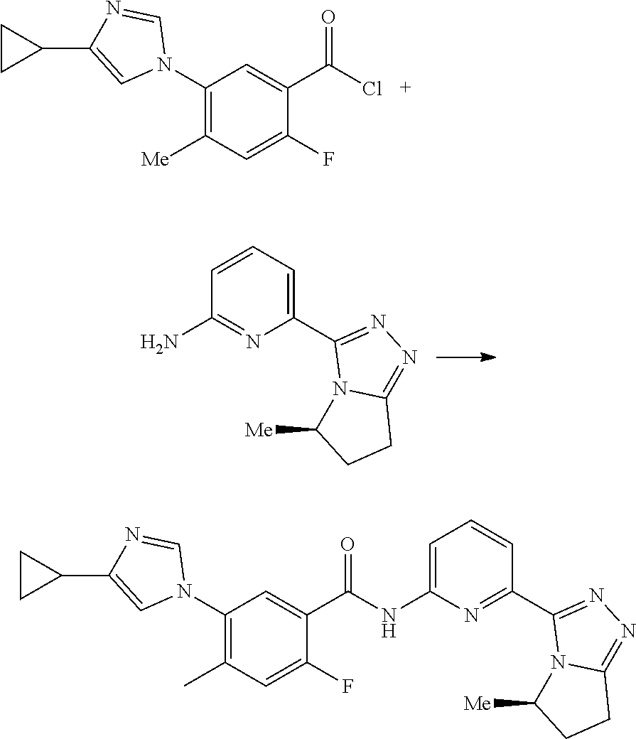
C1(N)=NC(C2=NN=C3N2C([Me])CC3)=CC=C1.C1(N2C=NC(C3CC3)=C2)=C([Me])C=C(F)C(C(Cl)=O)=C1.C1(N2C=NC(C3CC3)=C2)=C(C)C=C(F)C(C(NC2=CC=CC(C3=NN=C4N3C([Me])CC4)=N2)=O)=C1
